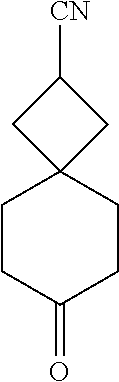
O=C1CCC2(CC1)CC([CN])C2
